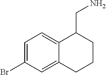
C1=C(Br)C=C2C(=C1)C(CN)CCC2
